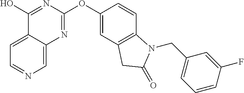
C1=C2C(=CN=C1)N=C(OC1=CC3=C(C=C1)N(CC1=CC=CC(F)=C1)C(=O)C3)N=C2O
